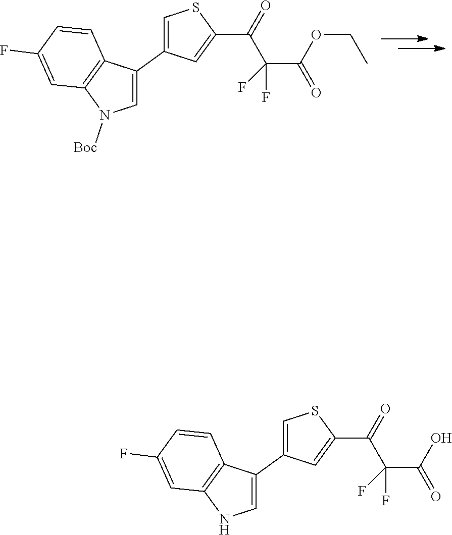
C1=C(C2=CSC(C(=O)C(C(OCC)=O)(F)F)=C2)C2=C(N1[Boc])C=C(F)C=C2.C1=C(C2=CSC(C(=O)C(C(O)=O)(F)F)=C2)C2=C(N1)C=C(F)C=C2
